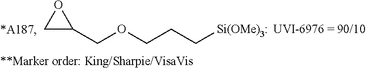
C1(COCCC[Si(OMe)3:])OC1.[UVI-6976 = 90/10]
